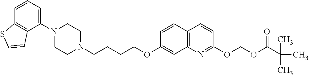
C1N(C2=CC=CC3=C2C=CS3)CCN(CCCCOC2=CC3=C(C=C2)C=CC(OCOC(=O)C(C)(C)C)=N3)C1
